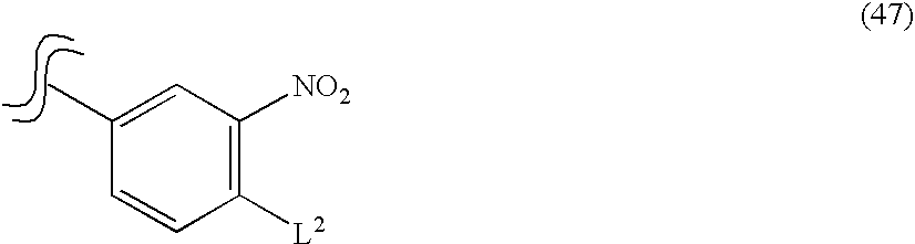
C1(C)=CC([NO2])=C([L2])C=C1
